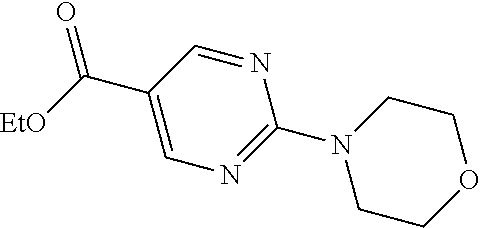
C(C1=CN=C(N2CCOCC2)N=C1)(=O)[EtO]
